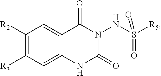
C1([R2])=C([R3])C=C2C(=C1)C(=O)N(NS([R5])(=O)=O)C(=O)N2
